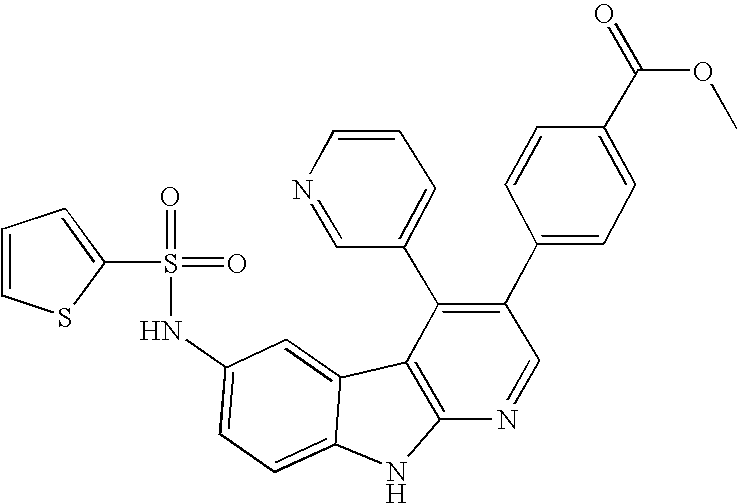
N(C1=CC=C2C(=C1)C1=C(N2)N=CC(C2=CC=C(C(OC)=O)C=C2)=C1C1=CC=CN=C1)S(=O)(=O)C1=CC=CS1
